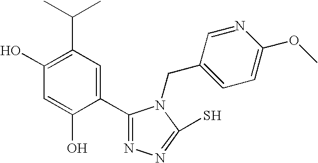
C1(O)=C(C(C)C)C=C(C2=NN=C(S)N2CC2=CC=C(OC)N=C2)C(O)=C1
